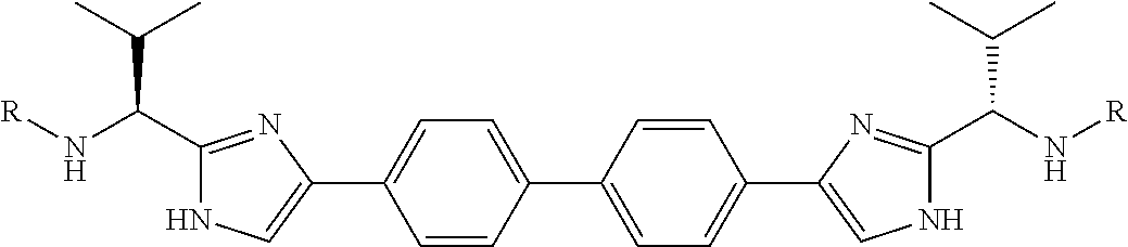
N1C=C(C2=CC=C(C3=CC=C(C4=CNC(C(N[R])C(C)C)=N4)C=C3)C=C2)N=C1C(N[R])C(C)C
